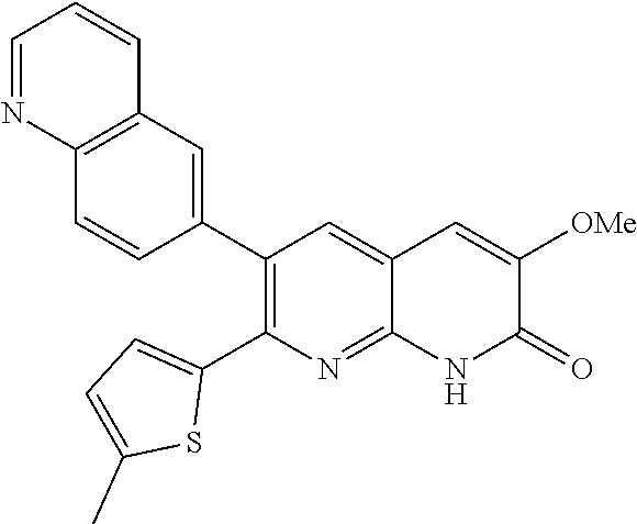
C12=C(C=C(C3=C(C4=CC=C(C)S4)N=C4C(=C3)C=C([OMe])C(=O)N4)C=C1)C=CC=N2
